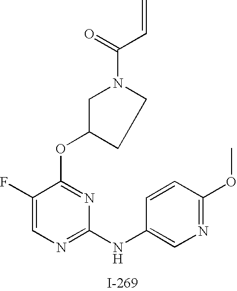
O(C1=NC(NC2=CN=C(OC)C=C2)=NC=C1F)C1CCN(C(C=C)=O)C1
